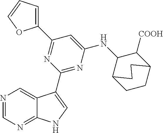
N1=CN=C2C(=C1)C(C1=NC(NC3C4CCC(C3[COOH])CC4)=CC(C3=CC=CO3)=N1)=CN2
